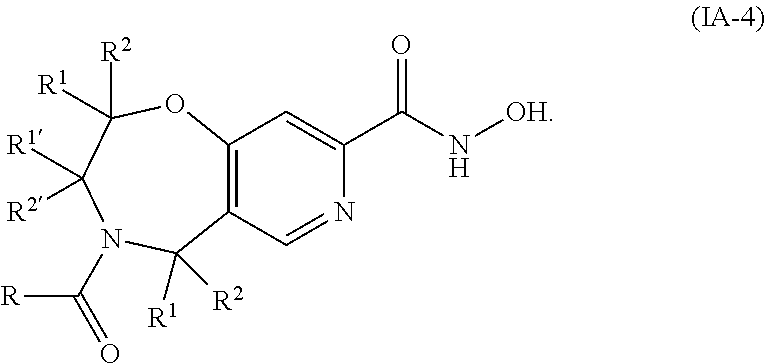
C12=C(C=NC(C(N[OH])=O)=C1)C([R1])([R2])N(C([R])=O)C([R2])([R1])C([R1])([R2])O2
